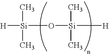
[H][Si](C)(C)O[Si]([H])(C)C
